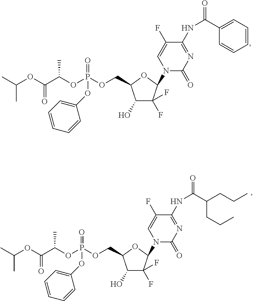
C1(O)C(F)(F)C(N2C(=O)N=C(NC(=O)C3=CC=CC=C3)C(F)=C2)OC1COP(OC(C(=O)OC(C)C)C)(=O)OC1=CC=CC=C1.C1(O)C(F)(F)C(N2C(=O)N=C(NC(=O)C(CCC)CCC)C(F)=C2)OC1COP(OC(C(=O)OC(C)C)C)(=O)OC1=CC=CC=C1
